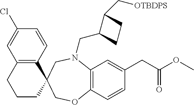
C12=C(CCCC13COC1=C(N(CC4C(C[OTBDPS])CC4)C3)C=C(CC(OC)=O)C=C1)C=C(Cl)C=C2
